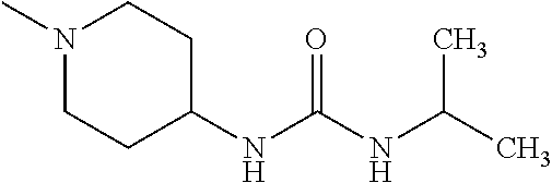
N1(C)CCC(NC(NC(C)C)=O)CC1
